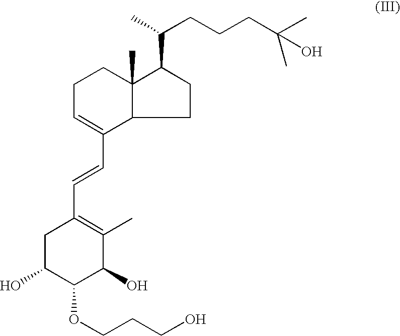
C1C=C(C=CC2=C(C)C(O)C(OCCCO)C(O)C2)C2CCC(C(C)CCCC(C)(O)C)C2(C)C1
